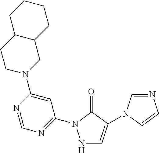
N1C=C(N2C=NC=C2)C(=O)N1C1=NC=NC(N2CC3C(CC2)CCCC3)=C1
